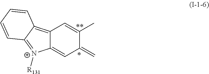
C12=C3C(=[N+]([R131])C1=CC(=C)C(C)=C2)C=CC=C3
